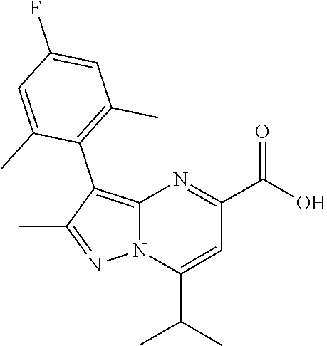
N12C(=C(C3=C(C)C=C(F)C=C3C)C(C)=N1)N=C(C(O)=O)C=C2C(C)C
